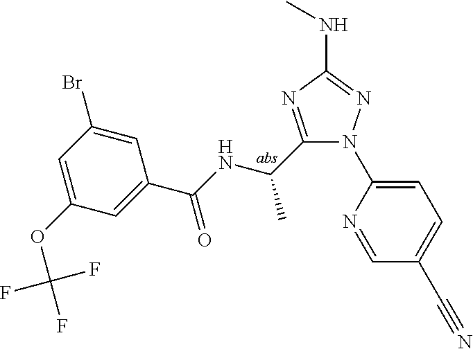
C1(C(NC(C2=CC(OC(F)(F)F)=CC(Br)=C2)=O)C)=NC(NC)=NN1C1=CC=C(C#N)C=N1
